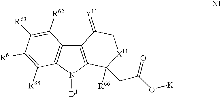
C12=C(N([D1])C3=C1C([R62])=C([R63])C([R64])=C3[R65])C(CC(O[K])=O)([R66])[X11]CC2=[Y11]
